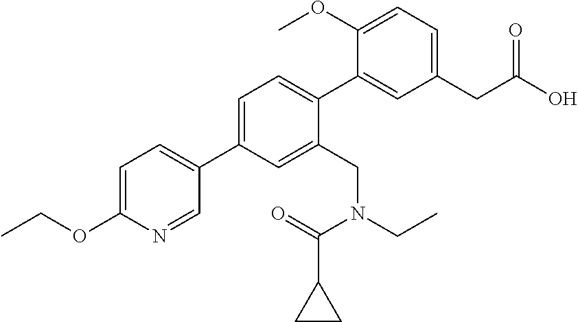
C1=C(C2=CC=C(OCC)N=C2)C=C(CN(CC)C(C2CC2)=O)C(C2=CC(CC(O)=O)=CC=C2OC)=C1
